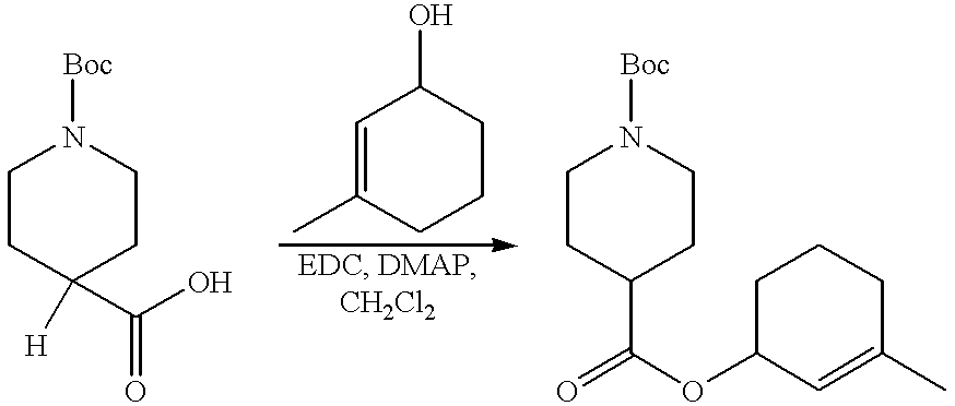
C1CC([H])(C(O)=O)CCN1[Boc].C1=C(C)CCCC1O.C1CC(C(=O)OC2C=C(C)CCC2)CCN1[Boc]
